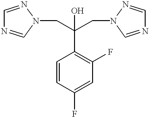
C1=NN(CC(CN2C=NC=N2)(O)C2=C(F)C=C(F)C=C2)C=N1
